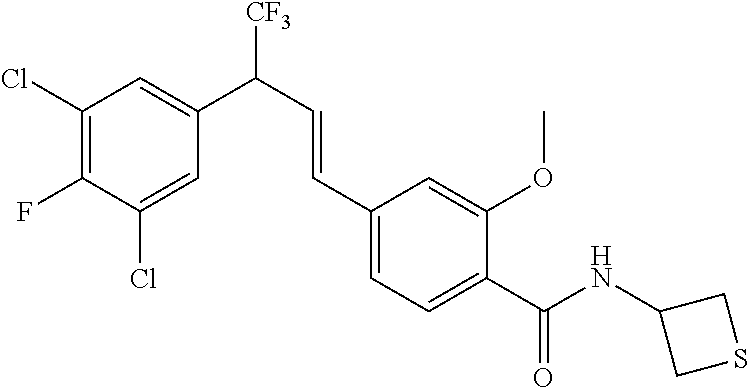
C1(Cl)=CC(C(C=CC2=CC=C(C(NC3CSC3)=O)C(OC)=C2)[CF3])=CC(Cl)=C1F
